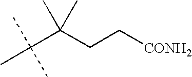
CC(C(CC[CONH2])(C)C)(C)C
